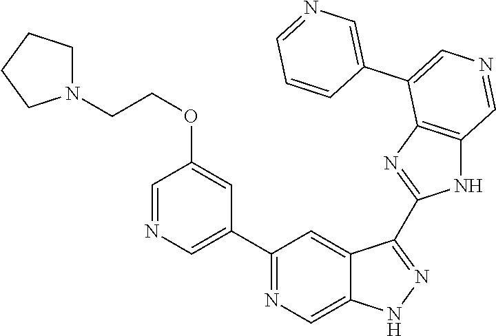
C1(C2=CN=CC(OCCN3CCCC3)=C2)=NC=C2C(=C1)C(C1=NC3=C(N1)C=NC=C3C1=CN=CC=C1)=NN2
